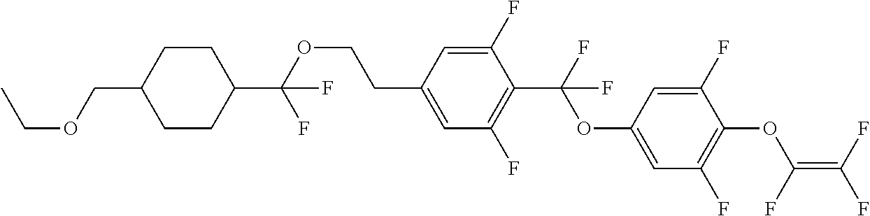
C1(C(OCCC2=CC(F)=C(C(OC3=CC(F)=C(OC(=C(F)F)F)C(F)=C3)(F)F)C(F)=C2)(F)F)CCC(COCC)CC1
